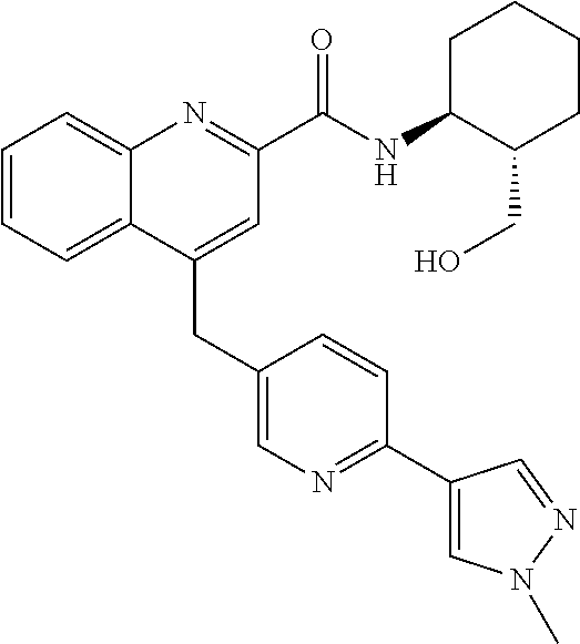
C(C1=CC(C(NC2C(CO)CCCC2)=O)=NC2=CC=CC=C12)C1=CN=C(C2=CN(C)N=C2)C=C1
